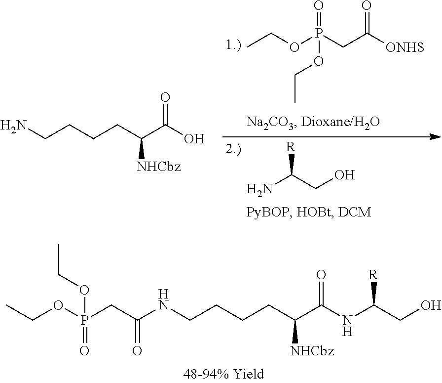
CCOP(CC([ONHS])=O)(=O)OCC.NC(CO)[R].NCCCCC(C(O)=O)[NHCbz].CCOP(CC(=O)NCCCCC(C(=O)NC(CO)[R])[NHCbz])(=O)OCC
